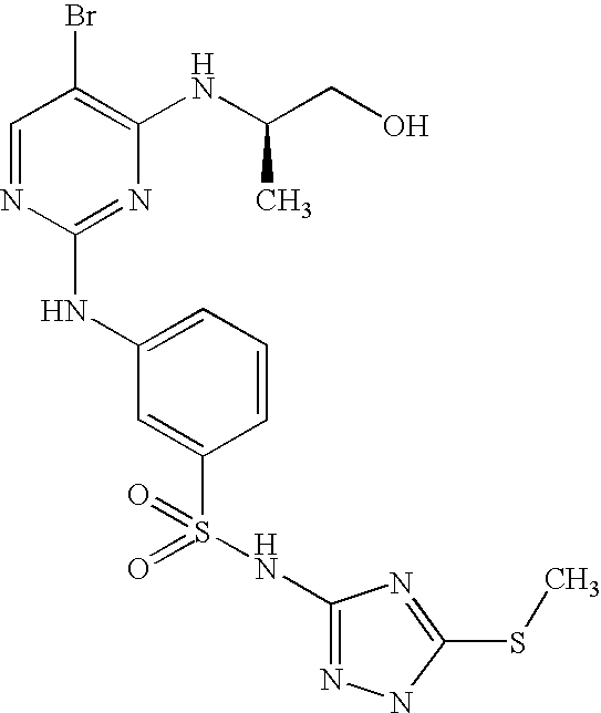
C1=NC(NC2=CC=CC(S(=O)(=O)NC3=NNC(SC)=N3)=C2)=NC(NC(CO)C)=C1Br
